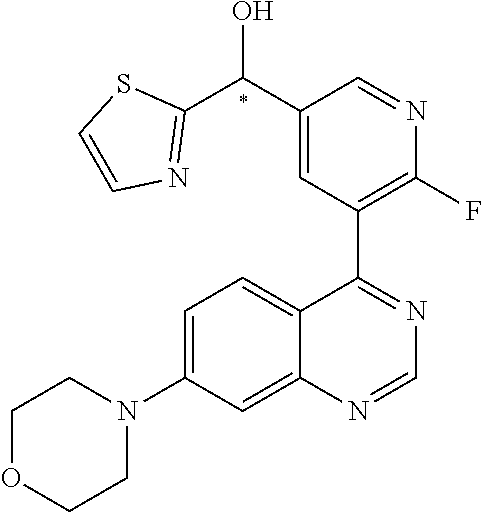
C12=CC(N3CCOCC3)=CC=C1C(C1=C(F)N=CC(C(C3=NC=CS3)O)=C1)=NC=N2
